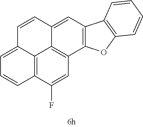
C12=C3C(F)=CC4=C1C(=CC1=C4OC4=C1C=CC=C4)C=CC2=CC=C3
